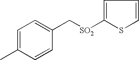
C1=C(C)C=CC(C[SO2]C2=CC=CS2)=C1
